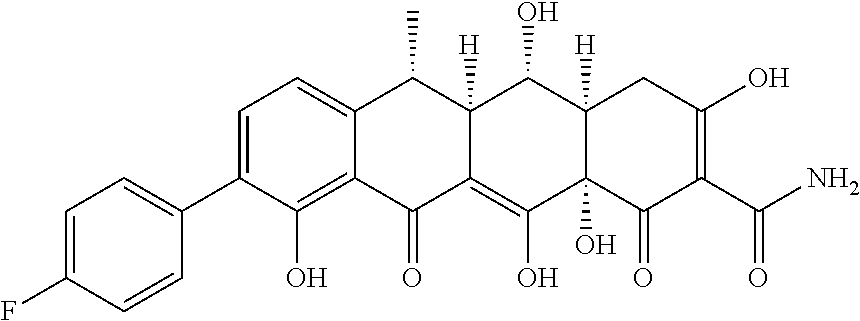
C1=C(C2=CC=C(F)C=C2)C(O)=C2C(=C1)C(C)C1([H])C(=C(O)C3(O)C([H])(C1O)CC(O)=C(C(N)=O)C3=O)C2=O
